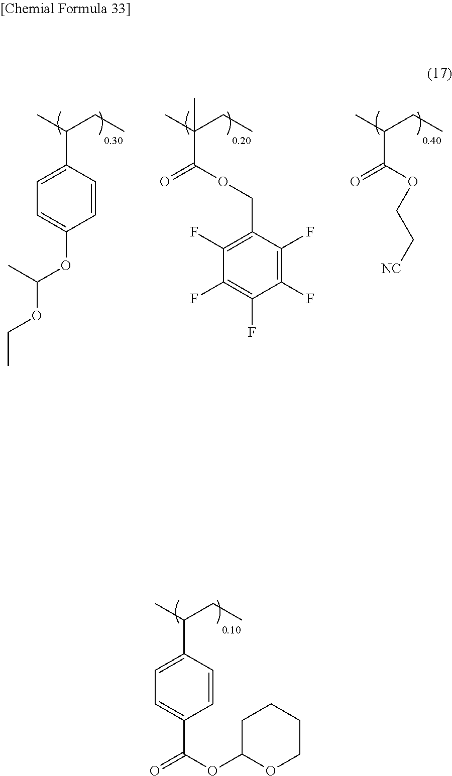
CC(CC)(C(=O)OCC1=C(F)C(F)=C(F)C(F)=C1F)C.CC(CC)C1=CC=C(OC(OCC)C)C=C1.CC(CC)C(=O)OCC[NC].CC(CC)C1=CC=C(C(OC2OCCCC2)=O)C=C1
